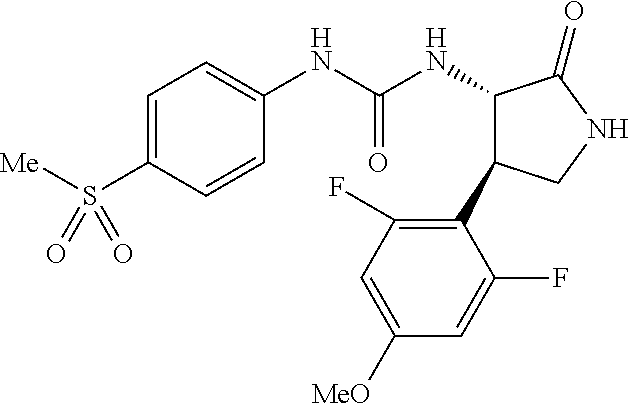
C1=C(S([Me])(=O)=O)C=CC(NC(NC2C(C3=C(F)C=C([MeO])C=C3F)CNC2=O)=O)=C1
